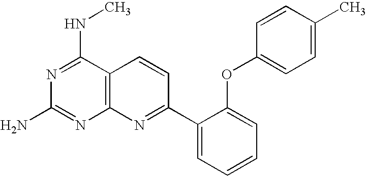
N1=C(NC)C2=C(N=C1N)N=C(C1=CC=CC=C1OC1=CC=C(C)C=C1)C=C2
